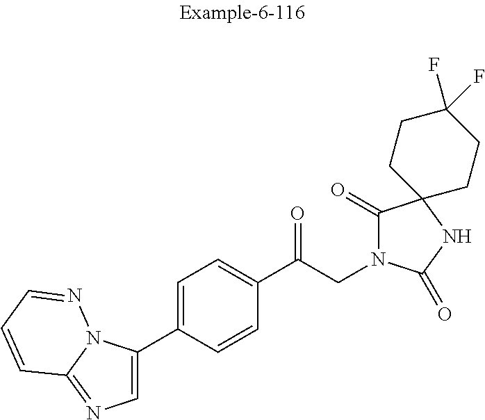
C1(C2=CN=C3N2N=CC=C3)=CC=C(C(CN2C(=O)C3(NC2=O)CCC(F)(F)CC3)=O)C=C1
